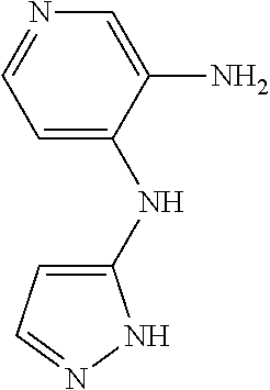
C1=C(NC2=CC=NN2)C(N)=CN=C1
